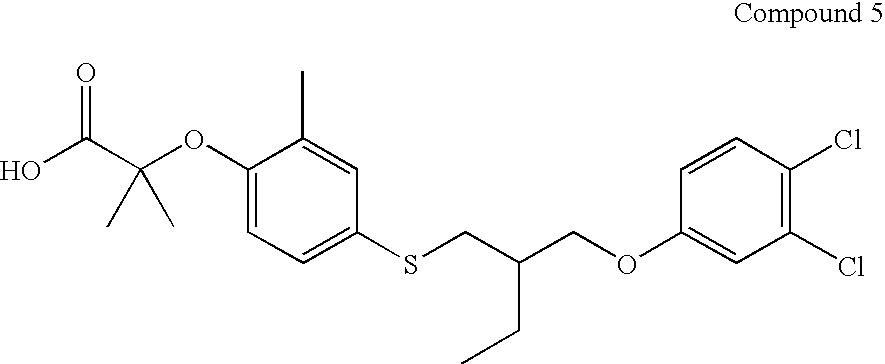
OC(C(OC1=CC=C(SCC(COC2=CC(Cl)=C(Cl)C=C2)CC)C=C1C)(C)C)=O
